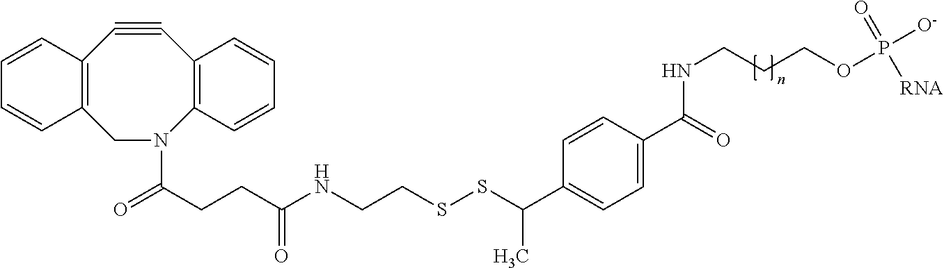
C1N(C(CCC(NCCSSC(C2=CC=C(C(=O)NCCCOP(=O)([RNA])[O-])C=C2)C)=O)=O)C2=C(C#CC3=C1C=CC=C3)C=CC=C2
